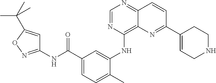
C1=NC(NC2=CC(C(NC3=NOC(C(C)(C)C)=C3)=O)=CC=C2C)=C2C(=N1)C=CC(C1=CCNCC1)=N2
